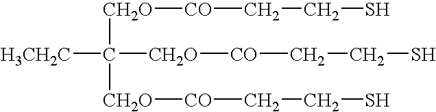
[H3CH2C]C([CH2O][CO]CCS)([CH2O][CO]CCS)[CH2O][CO]CCS
